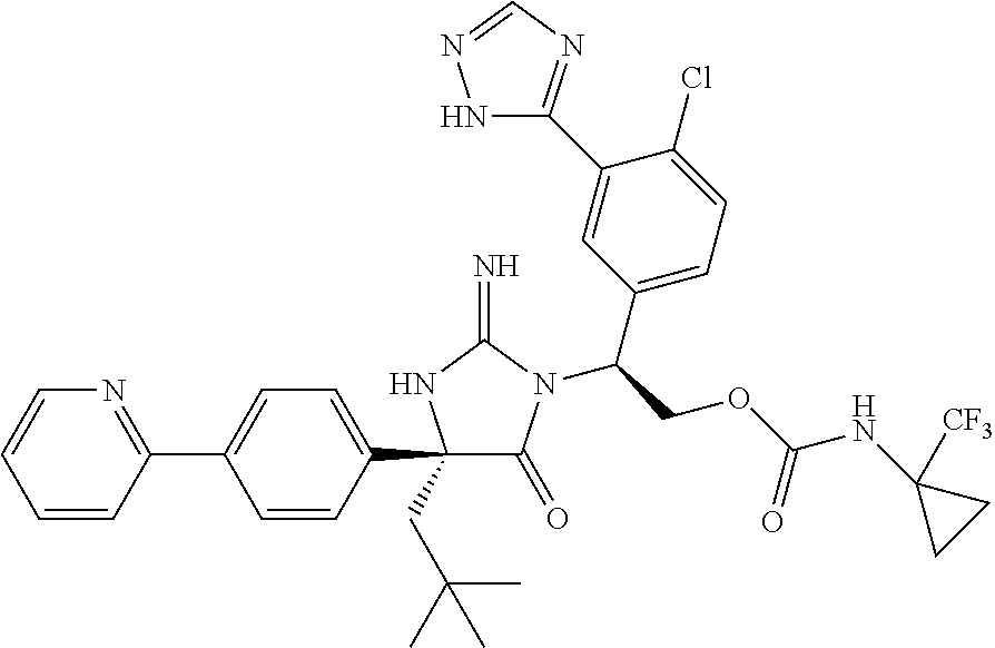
C1(C2=CC=C(C3(CC(C)(C)C)C(=O)N(C(COC(NC4([CF3])CC4)=O)C4=CC=C(Cl)C(C5=NC=NN5)=C4)C(=N)N3)C=C2)=NC=CC=C1
